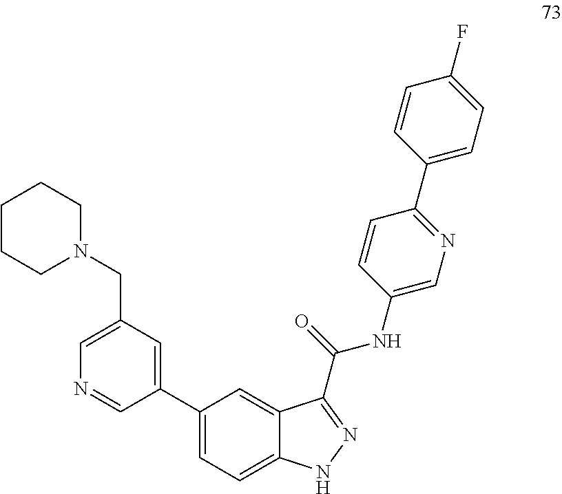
C1CCN(CC2=CN=CC(C3=CC=C4C(=C3)C(C(NC3=CN=C(C5=CC=C(F)C=C5)C=C3)=O)=NN4)=C2)CC1
